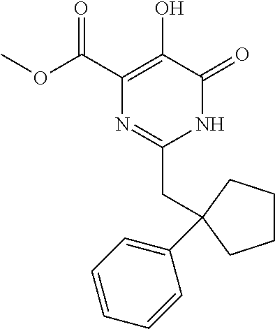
O(C(C1=C(O)C(=O)NC(CC2(C3=CC=CC=C3)CCCC2)=N1)=O)C
